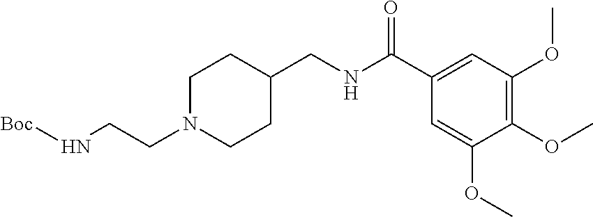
N(CCN1CCC(CNC(C2=CC(OC)=C(OC)C(OC)=C2)=O)CC1)[Boc]
